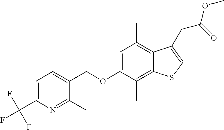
C12=C(C)C(OCC3=CC=C(C(F)(F)F)N=C3C)=CC(C)=C1C(CC(OC)=O)=CS2
